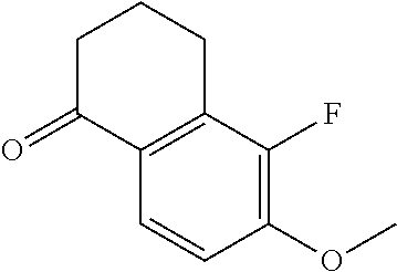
C1C(=O)C2=C(CC1)C(F)=C(OC)C=C2
